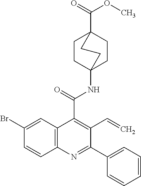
C1CC2(NC(C3=C(C=C)C(C4=CC=CC=C4)=NC4=C3C=C(Br)C=C4)=O)CCC1(C(=O)OC)CC2
